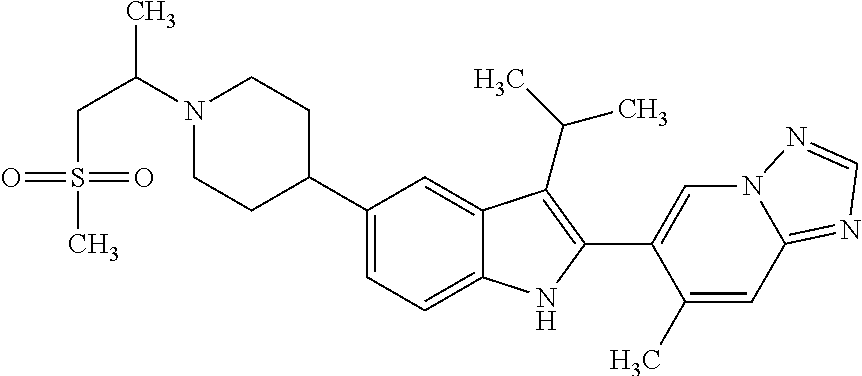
N1(C(CS(C)(=O)=O)C)CCC(C2=CC=C3C(=C2)C(C(C)C)=C(C2=CN4C(=NC=N4)C=C2C)N3)CC1
